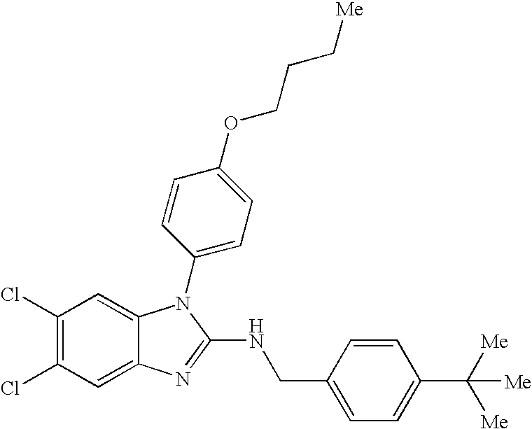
C1(Cl)=C(Cl)C=C2C(=C1)N(C1=CC=C(OCCC[Me])C=C1)C(NCC1=CC=C(C([Me])([Me])[Me])C=C1)=N2
